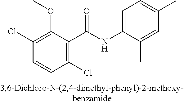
C1(OC)=C(Cl)C=CC(Cl)=C1C(NC1=CC=C(C)C=C1C)=O
